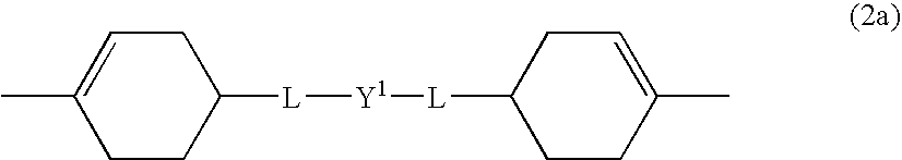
CC1=CCC([L][Y1][L]C2CCC(C)=CC2)CC1
